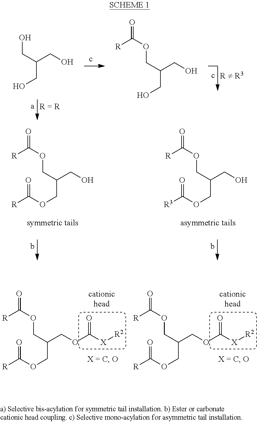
O(CC(COC([R])=O)CO)C(=O)[R].OCC(CO)CO.O(CC(COC([R3])=O)CO)C(=O)[R].O(CC(CO)CO)C(=O)[R].O(CC(COC([R])=O)COC([X][R2])=O)C(=O)[R].O(CC(COC([R])=O)COC([X][R2])=O)C(=O)[R]
